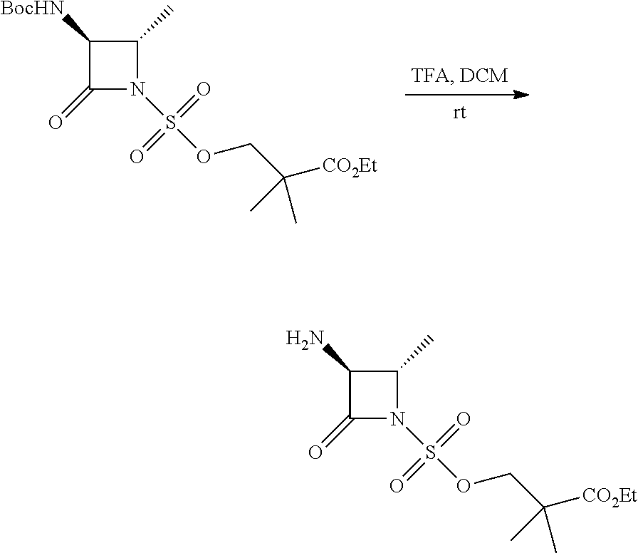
C1([BocHN])C(=O)N(S(OCC([CO2Et])(C)C)(=O)=O)C1C.C1(N)C(=O)N(S(OCC([CO2Et])(C)C)(=O)=O)C1C
